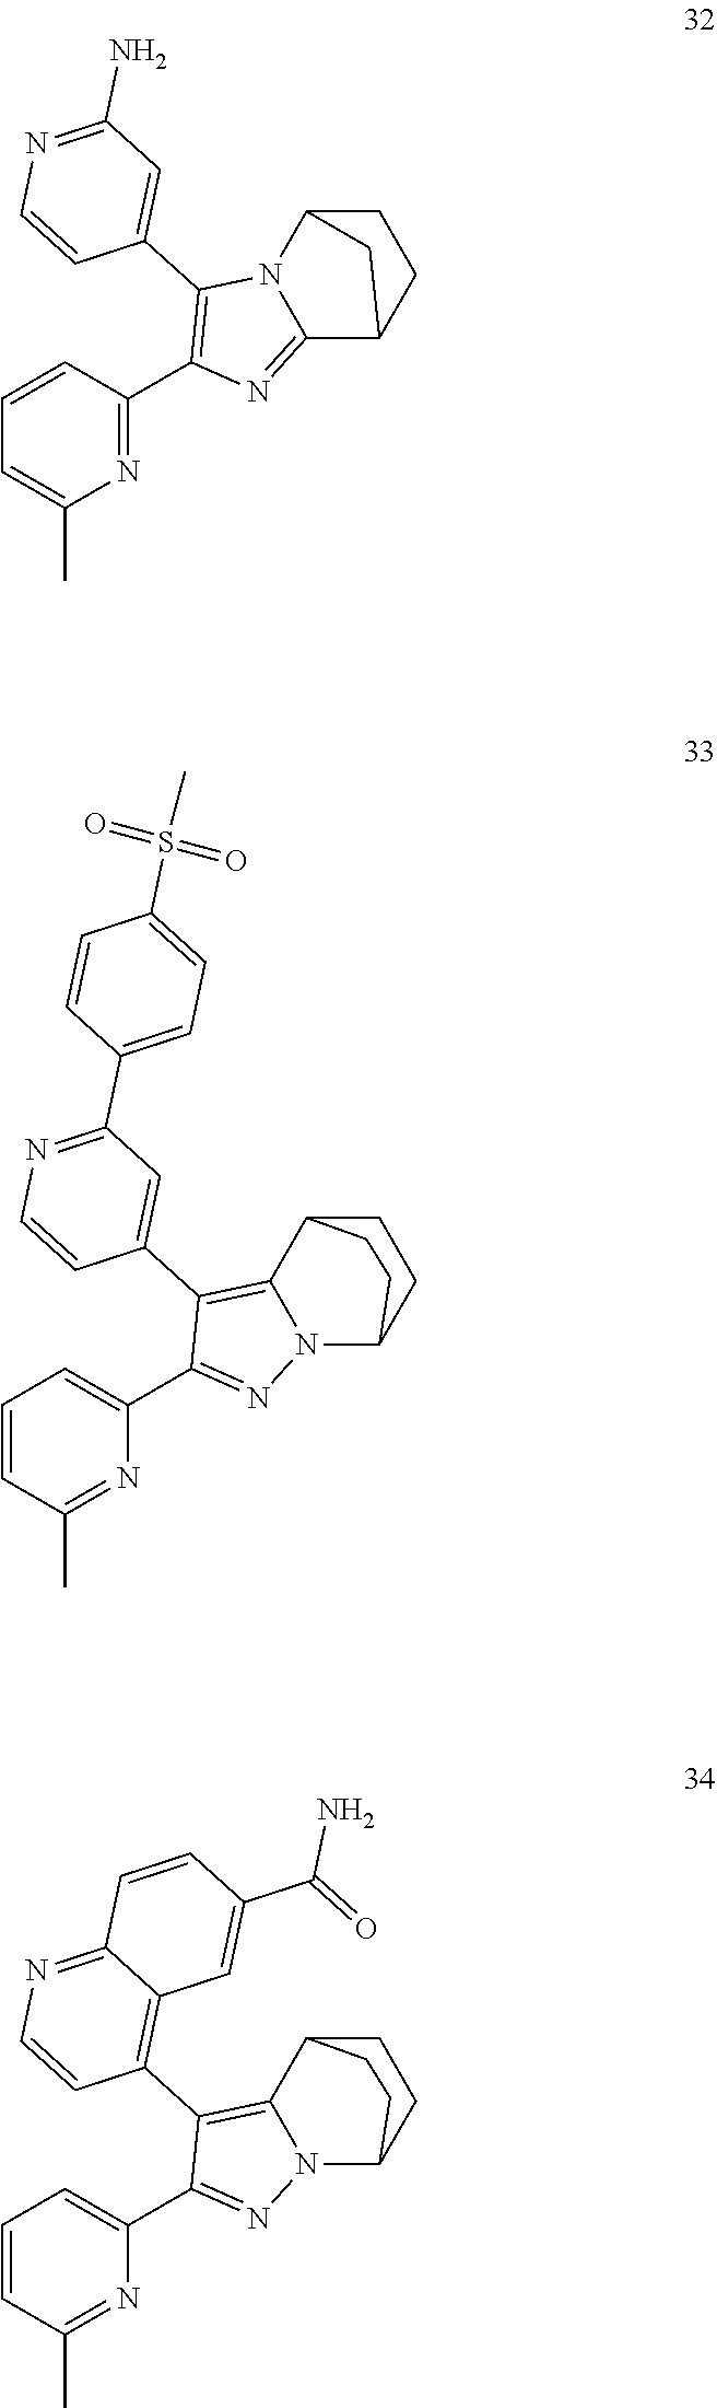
N1=C(C2=C(C3=CC(N)=NC=C3)N3C(=N2)C2CCC3C2)C=CC=C1C.N1=C(C)C=CC=C1C1=NN2C(=C1C1=CC(C3=CC=C(S(=O)(=O)C)C=C3)=NC=C1)C1CCC2CC1.N1=C(C)C=CC=C1C1=NN2C(=C1C1=C3C(=NC=C1)C=CC(C(N)=O)=C3)C1CCC2CC1
